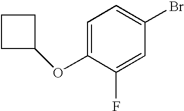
O(C1=CC=C(Br)C=C1F)C1CCC1
